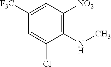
C1([F3C])=CC([NO2])=C(NC)C(Cl)=C1
